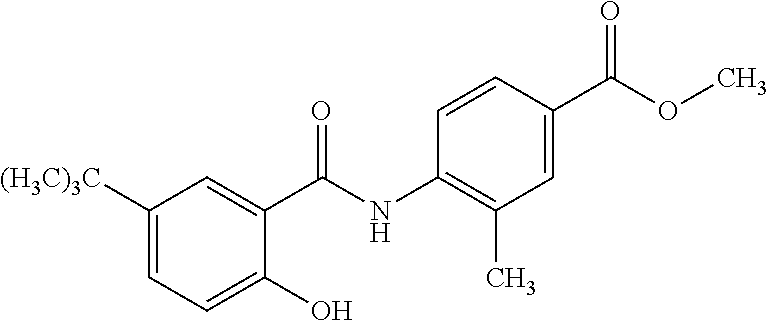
C1([(H3C)3C])=CC=C(O)C(C(NC2=C(C)C=C(C(OC)=O)C=C2)=O)=C1
